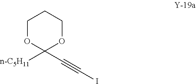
C1(C#CI)([n-C5H11])OCCCO1
